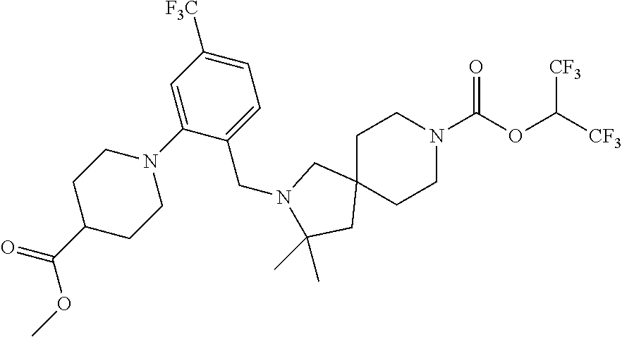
C1C2(CCN(C(OC([CF3])[CF3])=O)C1)CN(CC1=CC=C([F3C])C=C1N1CCC(C(OC)=O)CC1)C(C)(C)C2
